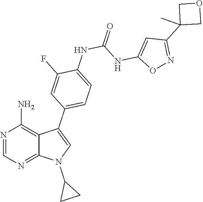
C1=NC(N)=C2C(C3=CC=C(NC(NC4=CC(C5(C)COC5)=NO4)=O)C(F)=C3)=CN(C3CC3)C2=N1
